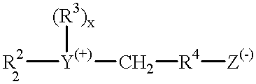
[R2][Y(+)](C[R4][Z(-)])[(R3)x]
